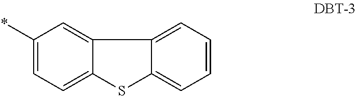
C1(*)=CC=C2C(=C1)C1=CC=CC=C1S2
